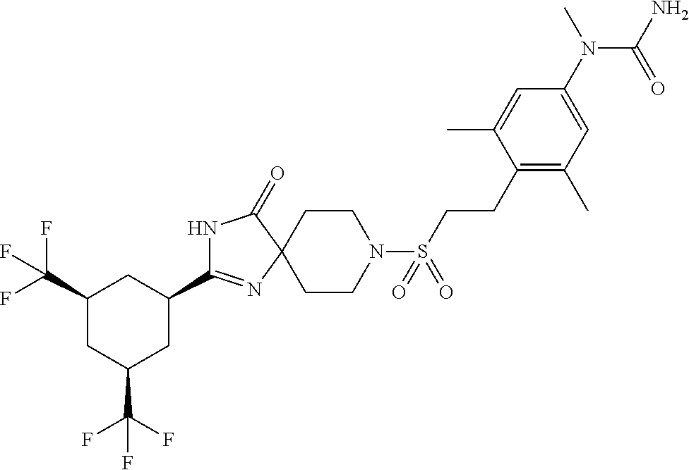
C1(C2=NC3(C(=O)N2)CCN(S(CCC2=C(C)C=C(N(C)C(N)=O)C=C2C)(=O)=O)CC3)CC(C(F)(F)F)CC(C(F)(F)F)C1
